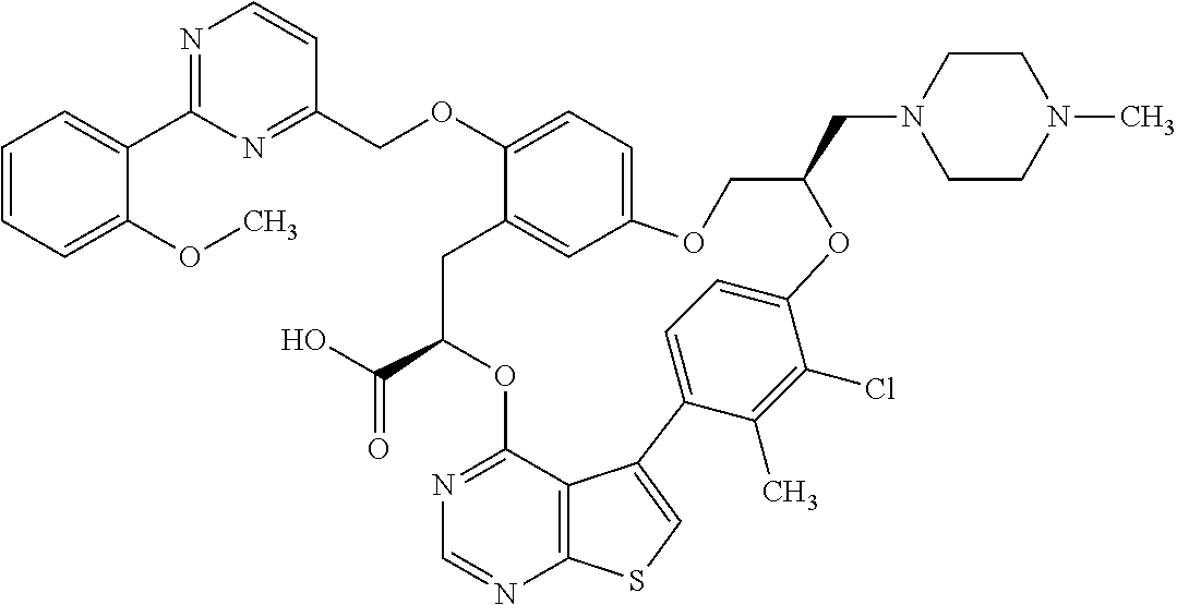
C1C(C(O)=O)OC2=NC=NC3=C2C(=CS3)C2=CC=C(C(Cl)=C2C)OC(CN2CCN(C)CC2)COC2=CC=C(OCC3=NC(C4=CC=CC=C4OC)=NC=C3)C1=C2
